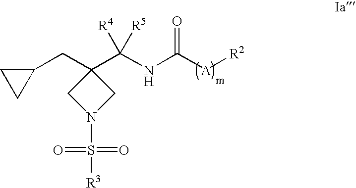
C1N(S(=O)(=O)[R3])CC1(CC1CC1)C(NC([A][R2])=O)([R4])[R5]
